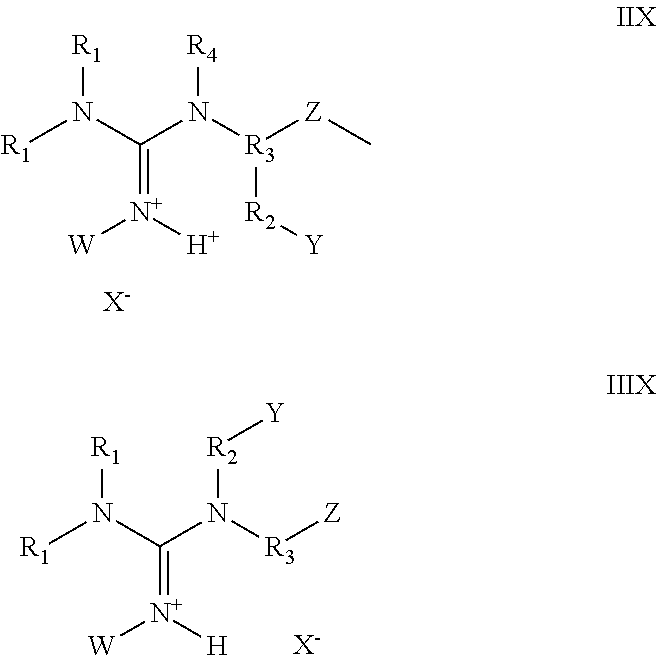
[R1]N(C(N([R3]([Z]C)[R2][Y])[R4])=[N+]([W])[H])[R1].[X-].[R1]N(C(N([R3][Z])[R2][Y])=[N+]([W])[H])[R1].[X-]
